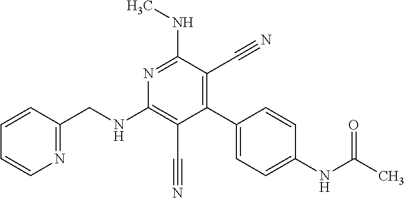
C1(C2=CC=C(NC(C)=O)C=C2)=C(C#N)C(NC)=NC(NCC2=NC=CC=C2)=C1C#N
